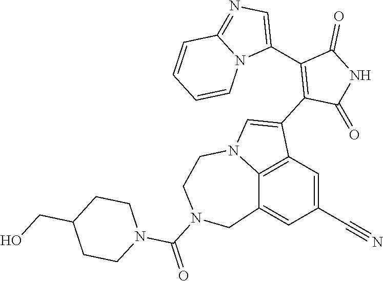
C12=C3C=C(C#N)C=C1CN(C(=O)N1CCC(CO)CC1)CCN2C=C3C1=C(C2=CN=C3N2C=CC=C3)C(=O)NC1=O
